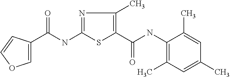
C1=C(C(NC2=NC(C)=C(C(NC3=C(C)C=C(C)C=C3C)=O)S2)=O)C=CO1
